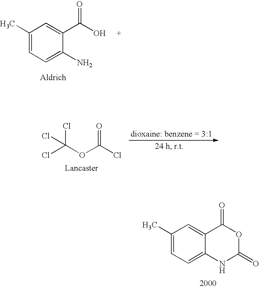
C1(C)=CC=C2C(=C1)C(=O)OC(=O)N2.C1(C)=CC=C(N)C(C(O)=O)=C1.C(OC(Cl)=O)(Cl)(Cl)Cl
